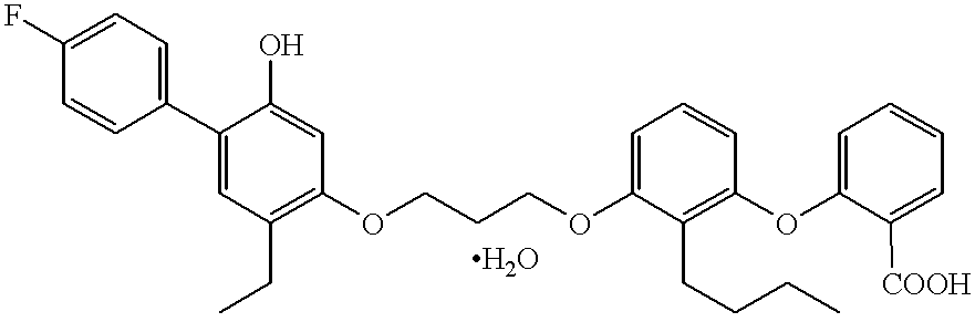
FC1=CC=C(C2=CC(CC)=C(OCCCOC3=CC=CC(OC4=CC=CC=C4[COOH])=C3CCCC)C=C2O)C=C1
